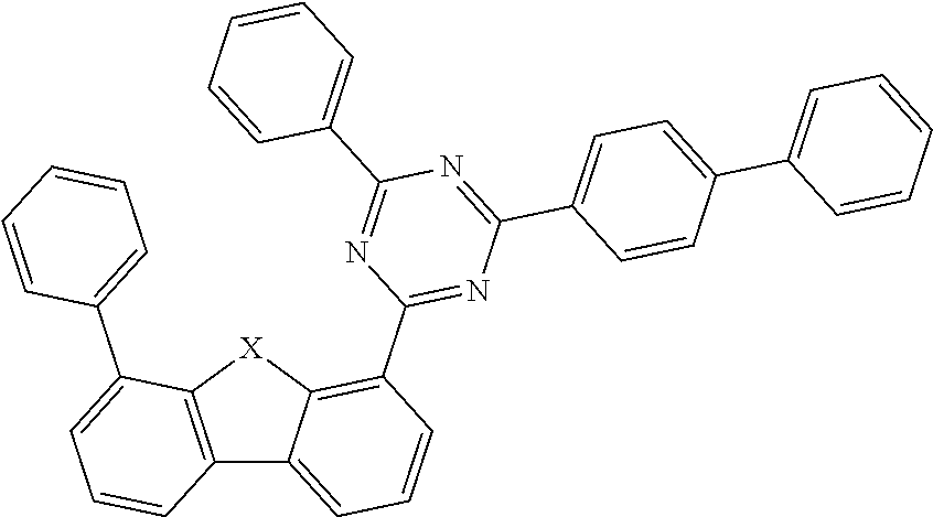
C12=C([X]C3=C(C4=NC(C5=CC=C(C6=CC=CC=C6)C=C5)=NC(C5=CC=CC=C5)=N4)C=CC=C13)C(C1=CC=CC=C1)=CC=C2
